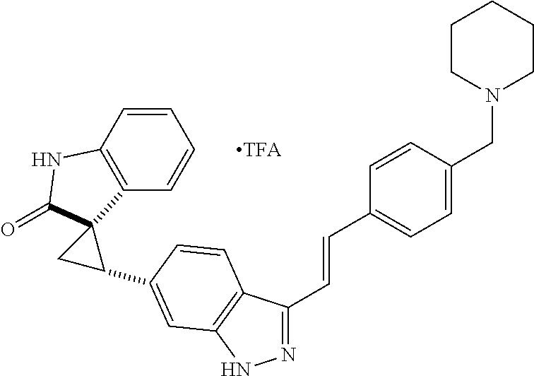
C1=CC2=C(C=C1)C1(C(=O)N2)CC1C1=CC2=C(C(C=CC3=CC=C(CN4CCCCC4)C=C3)=NN2)C=C1
